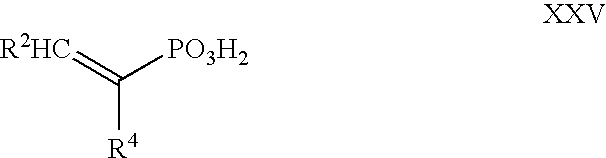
C([R4])(=[R2HC])[PO3H2]
